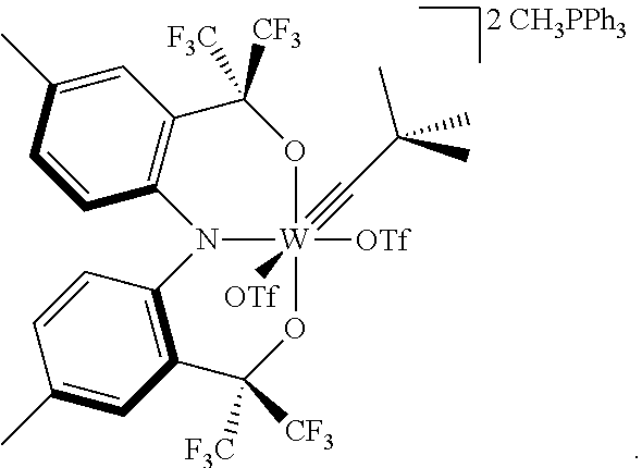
C1=CC2=C(C=C1C)C([F3C])([CF3])O[W]1([OTf])(#CC(C)(C)C)([OTf])N2C2=C(C([F3C])([CF3])O1)C=C(C)C=C2
